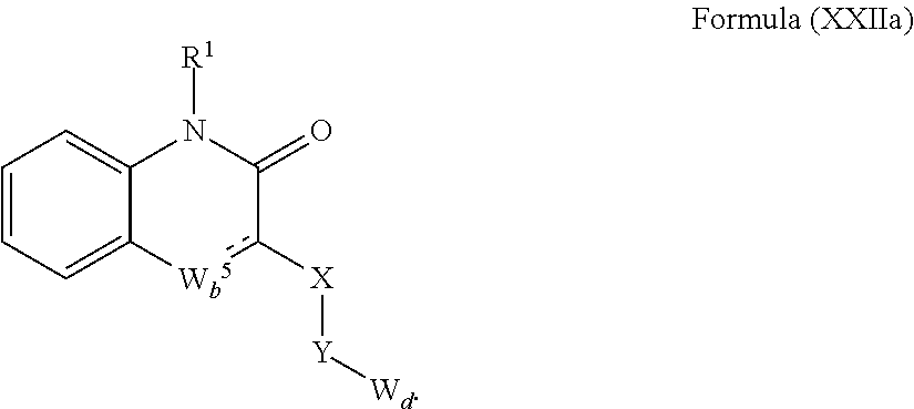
C12=CC=CC=C1[Wb5]c([X][Y][Wd])C(=O)N2[R1]
